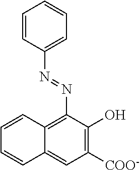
C1=CC(N=NC2=C3C(=CC([COO-])=C2O)C=CC=C3)=CC=C1
